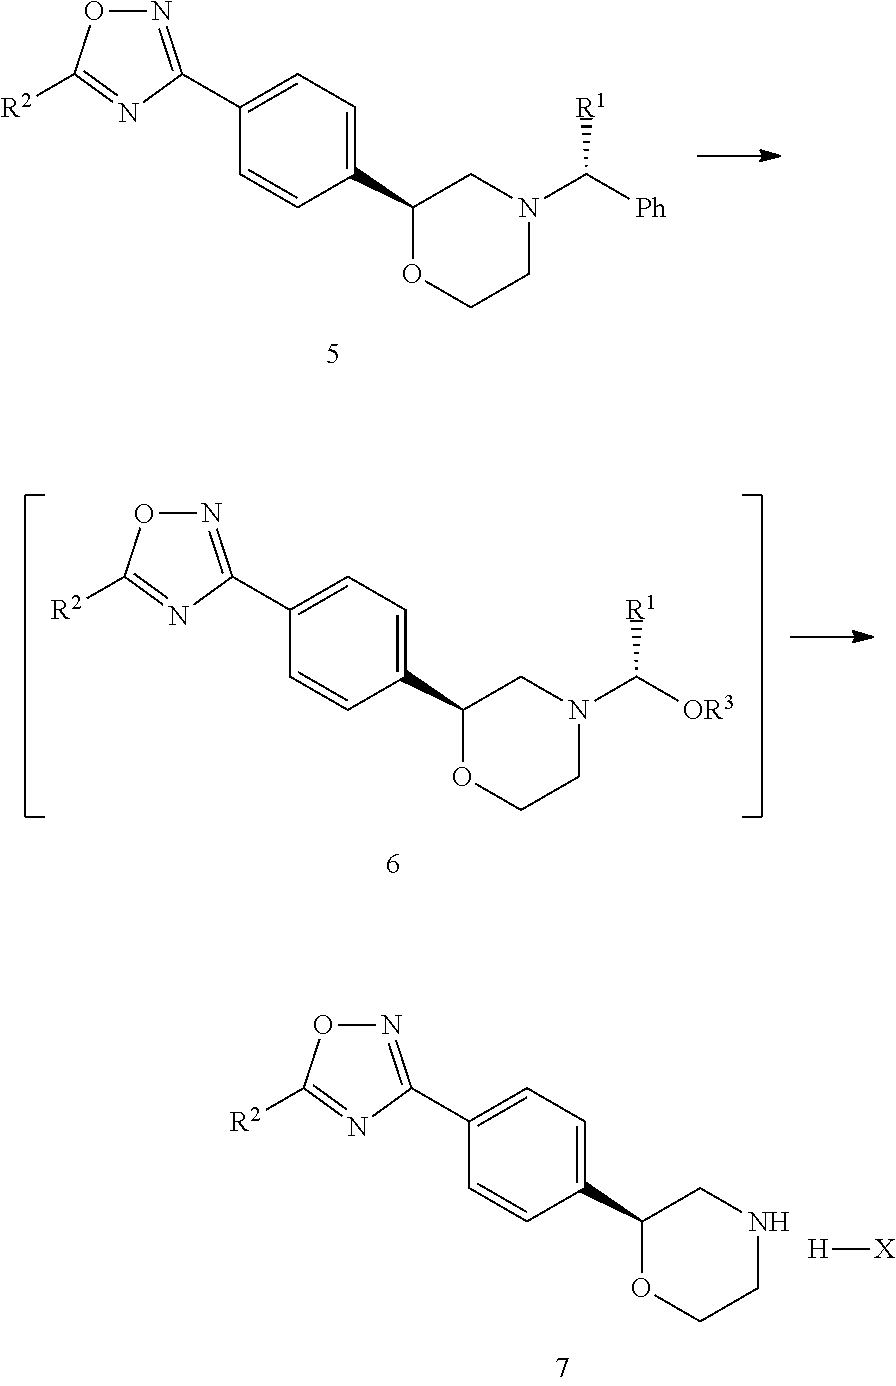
C1(C2OCCN(C([Ph])[R1])C2)=CC=C(C2=NOC([R2])=N2)C=C1.C1(C2OCCN(C([OR3])[R1])C2)=CC=C(C2=NOC([R2])=N2)C=C1.C1(C2OCCNC2)=CC=C(C2=NOC([R2])=N2)C=C1.[H][X]
